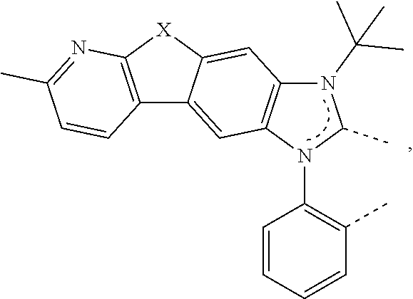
C1=CC=CC(C)=C1N1C(C)N(C(C)(C)C)C2=C1C=C1C(=C2)[X]C2=C1C=CC(C)=N2
